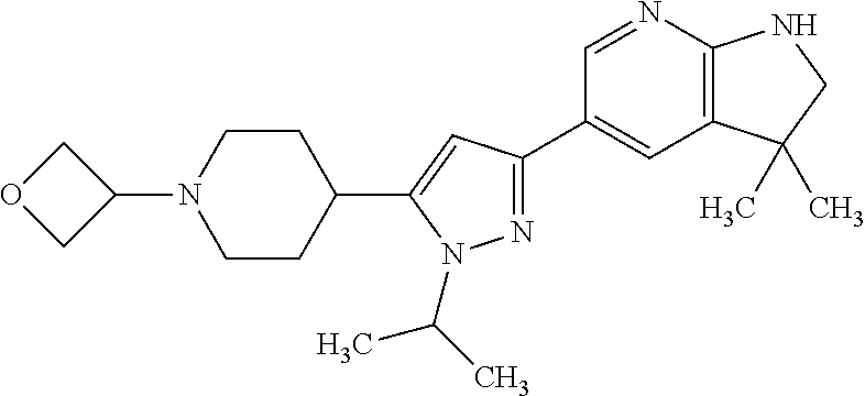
C1=NC2=C(C=C1C1=NN(C(C)C)C(C3CCN(C4COC4)CC3)=C1)C(C)(C)CN2
